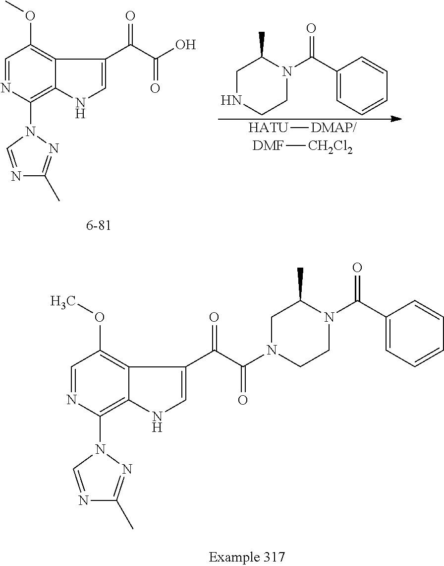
C1=NC(N2C=NC(C)=N2)=C2C(=C1OC)C(C(C(N1CCN(C(C3=CC=CC=C3)=O)C(C)C1)=O)=O)=CN2.C1=NC(N2C=NC(C)=N2)=C2C(=C1OC)C(C(C(O)=O)=O)=CN2.C1NCCN(C(C2=CC=CC=C2)=O)C1C.[HATU][DMAP/].[DMF][CH2Cl2]
